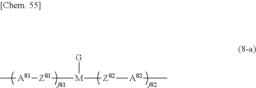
C[A81][Z81][M]([G])[Z82][A82]C
